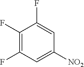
FC1=C(F)C=C([NO2])C=C1F
